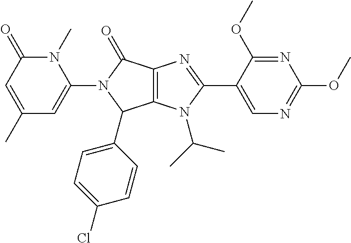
C1(C)=CC(=O)N(C)C(N2C(C3=CC=C(Cl)C=C3)C3=C(C2=O)N=C(C2=CN=C(OC)N=C2OC)N3C(C)C)=C1
